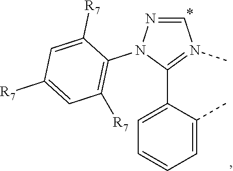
C1=CC=C(C)C(C2=N(C)C=NN2C2=C([R7])C=C([R7])C=C2[R7])=C1
